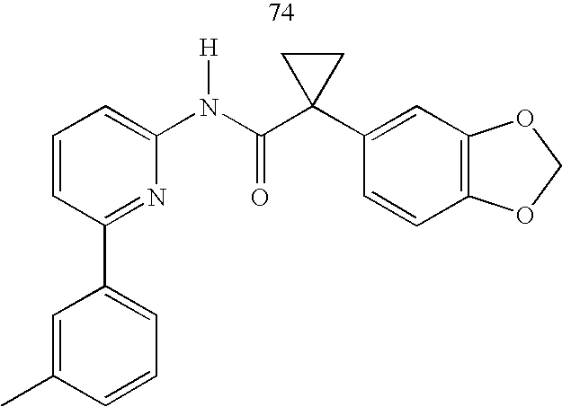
C1=CC(C2=CC=CC(C)=C2)=NC(N(C(C2(C3=CC4=C(C=C3)OCO4)CC2)=O)[H])=C1
